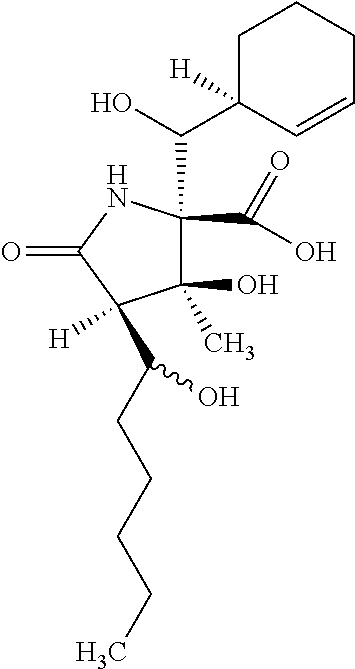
C1(O)(C)C(C(=O)O)(C(O)C2([H])C=CCCC2)NC(=O)C1([H])C(CCCCC)O
